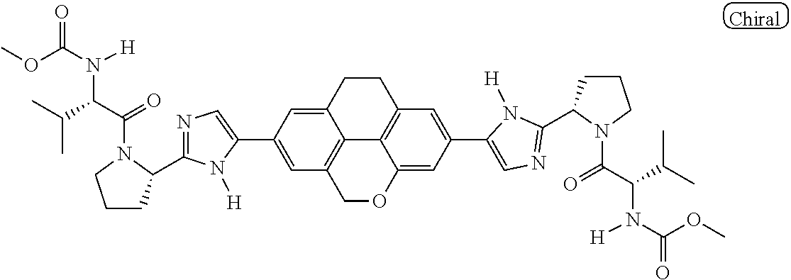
C1(C2=CC3=C4C(=C2)CCC2=C4C(=CC(C4=CN=C(C5CCCN5C(=O)C(C(C)C)N([H])C(OC)=O)N4[H])=C2)OC3)=CN=C(C2CCCN2C(=O)C(C(C)C)N([H])C(OC)=O)N1[H]
